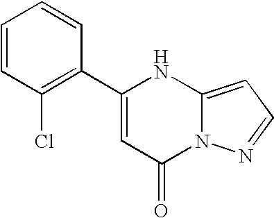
C1(C2=C(Cl)C=CC=C2)=CC(=O)N2C(=CC=N2)N1
